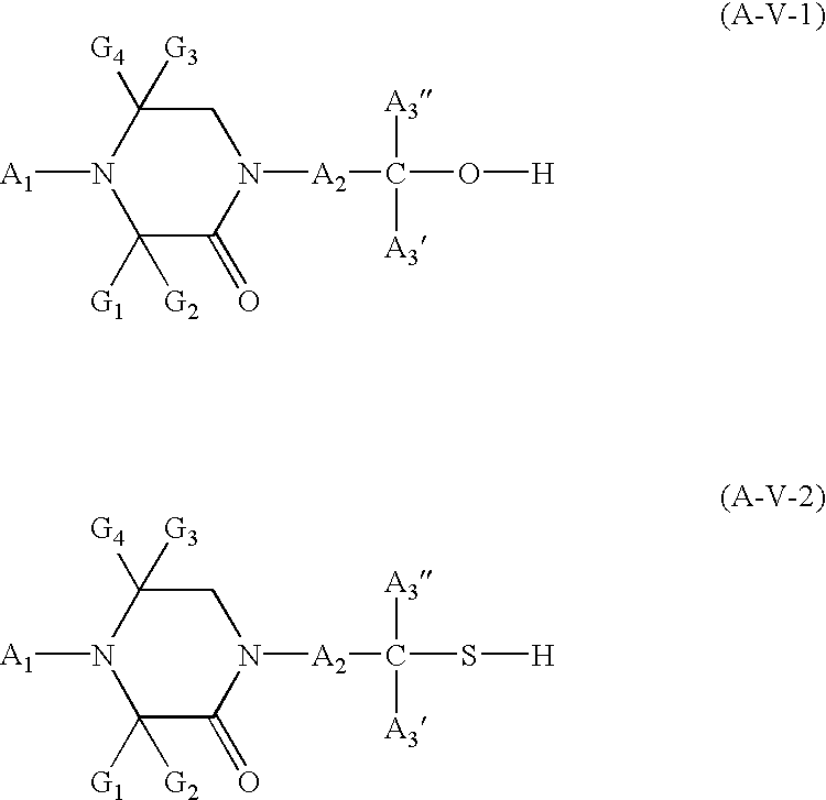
N1([A1])C([G1])([G2])C(=O)N([A2]C([A3])([A3])O[H])CC1([G4])[G3].N1([A1])C([G1])([G2])C(=O)N([A2]C([A3])([A3])S[H])CC1([G4])[G3]
